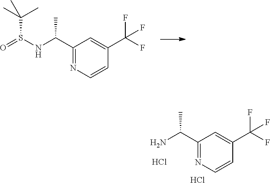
C(C1=NC=CC(C(F)(F)F)=C1)(C)NS(C(C)(C)C)=O.C(C1=NC=CC(C(F)(F)F)=C1)(C)N.Cl.Cl
